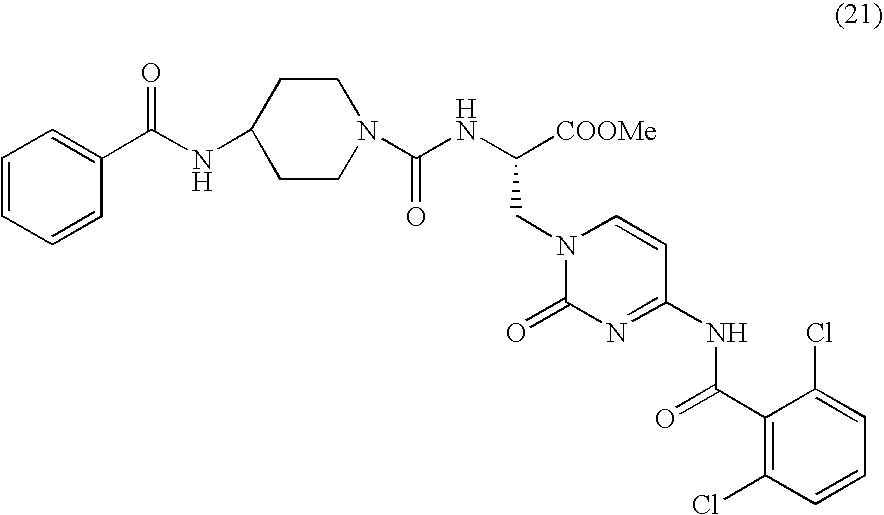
N1(C(NC([COOMe])CN2C(=O)N=C(NC(C3=C(Cl)C=CC=C3Cl)=O)C=C2)=O)CCC(NC(C2=CC=CC=C2)=O)CC1
